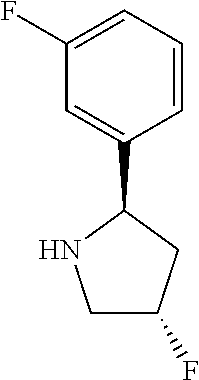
C1=C(C2NCC(F)C2)C=CC=C1F
